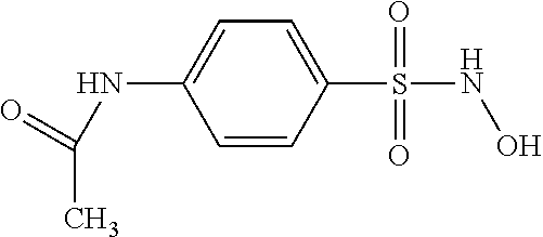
C1=CC(S(NO)(=O)=O)=CC=C1NC(C)=O
